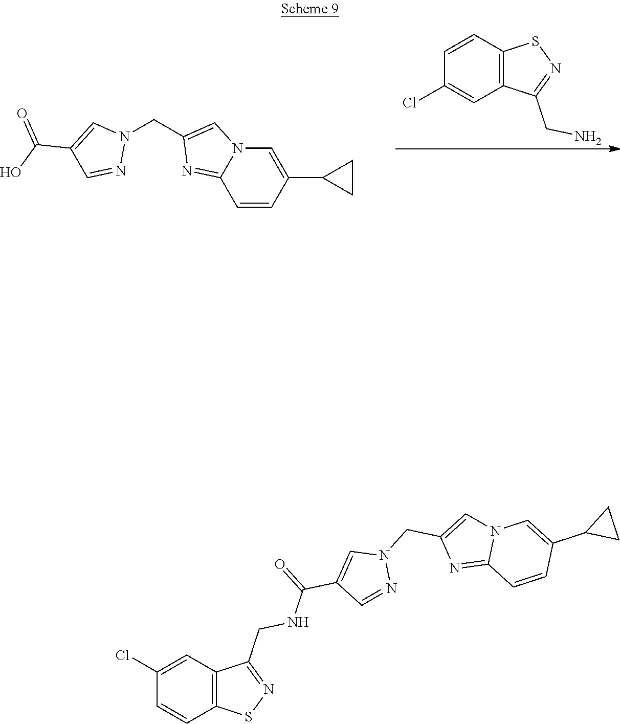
N1(CC2=CN3C(=N2)C=CC(C2CC2)=C3)C=C(C(O)=O)C=N1.C12=C(C=CC(Cl)=C1)SN=C2CN.C12=C(C=C(Cl)C=C1)C(CNC(=O)C1=CN(CC3=CN4C(=N3)C=CC(C3CC3)=C4)N=C1)=NS2
